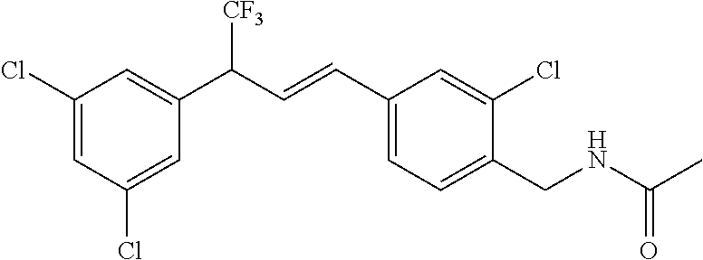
C1(Cl)=CC(Cl)=CC(C(C=CC2=CC=C(CNC(=O)C)C(Cl)=C2)[CF3])=C1
